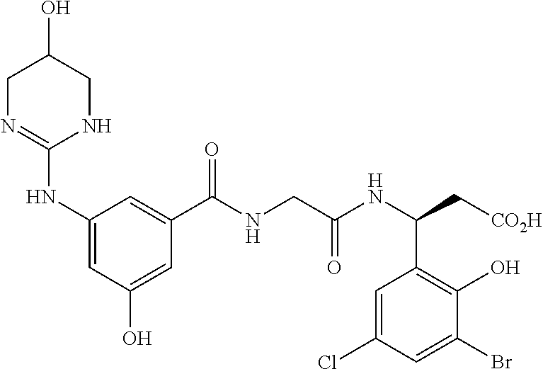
C1N=C(NC2=CC(O)=CC(C(NCC(NC(C[CO2H])C3=C(O)C(Br)=CC(Cl)=C3)=O)=O)=C2)NCC1O
